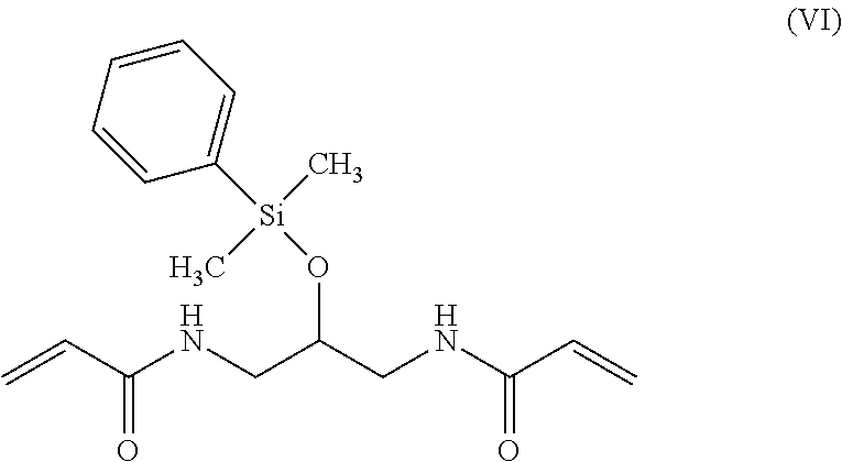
C=CC(NCC(CNC(C=C)=O)O[Si](C1=CC=CC=C1)(C)C)=O
